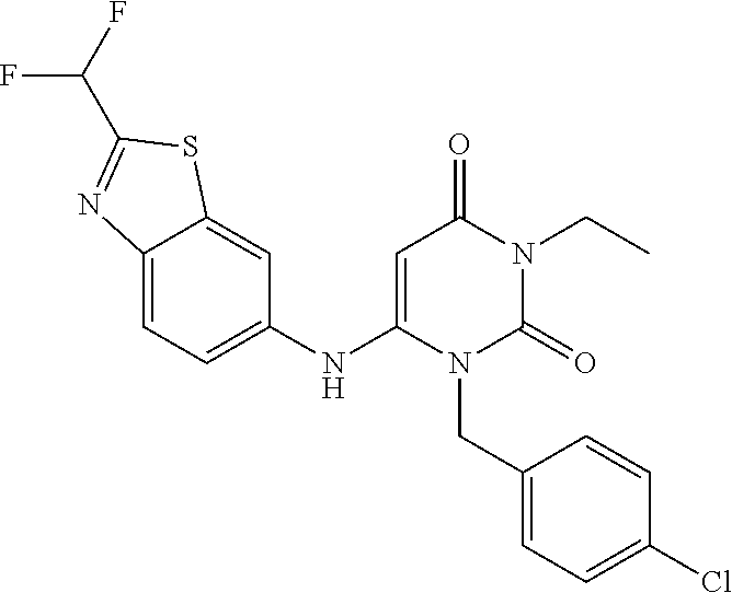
C12=CC=C(NC3=CC(=O)N(CC)C(=O)N3CC3=CC=C(Cl)C=C3)C=C1SC(C(F)F)=N2
